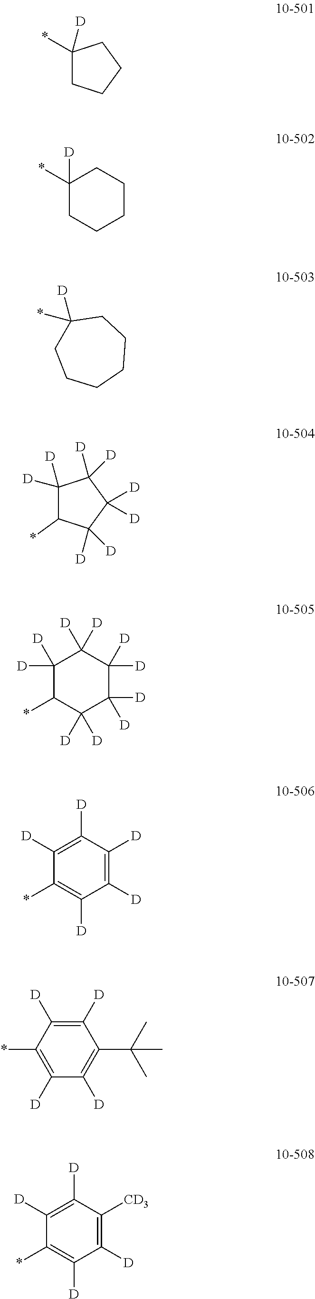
*C1([D])CCCCCC1.*C1([D])CCCCC1.*C1([D])CCCC1.C1([D])([D])C(*)C([D])([D])C([D])([D])C1([D])[D].C1([D])([D])C(*)C([D])([D])C([D])([D])C([D])([D])C1([D])[D].C1([D])=C([D])C([D])=C([D])C(*)=C1[D].C1([D])=C([D])C(*)=C([D])C([D])=C1C(C)(C)C.C1([D])=C([CD3])C([D])=C([D])C(*)=C1[D]
